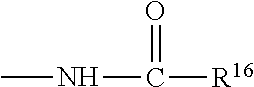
CNC([R16])=O
